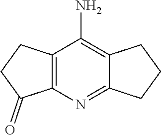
C1(=O)CCC2=C1N=C1C(=C2N)CCC1
